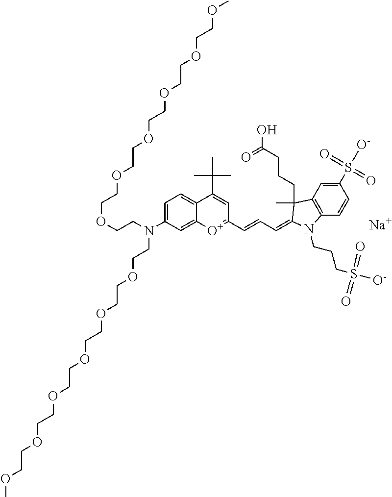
C1=C(N(CCOCCOCCOCCOCCOCCOC)CCOCCOCCOCCOCCOCCOC)C=C2C(=C1)C(C(C)(C)C)=CC(C=CC=C1C(C)(CCCC(=O)O)C3=C(C=CC(S(=O)(=O)[O-])=C3)N1CCCS([O-])(=O)=O)=[O+]2.[Na]
